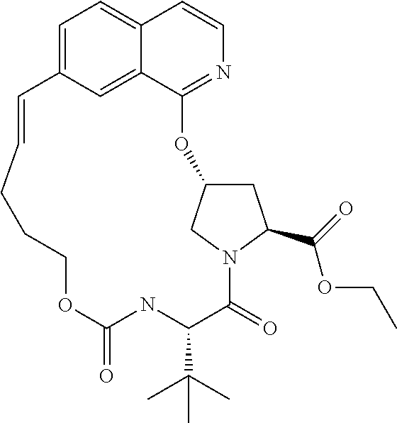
C1=C2C=C3C(=C1)C=CN=C3OC1CC(C(=O)OCC)N(C1)C(=O)C(C(C)(C)C)NC(=O)OCCCC=C2
